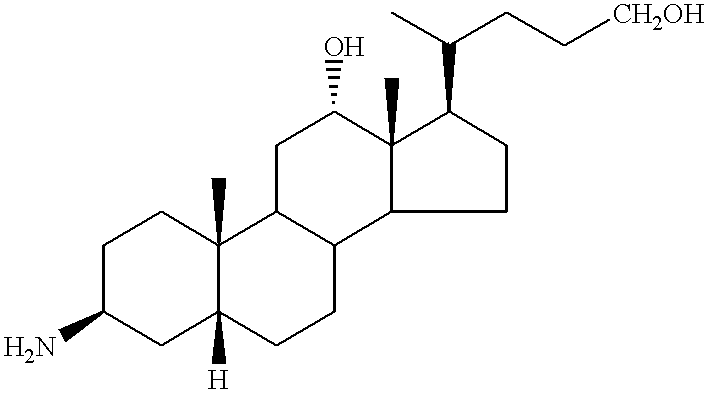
C1C(N)CC2([H])C(C)(C1)C1C(CC2)C2C(C)(C(O)C1)C(C(C)CC[CH2OH])CC2
